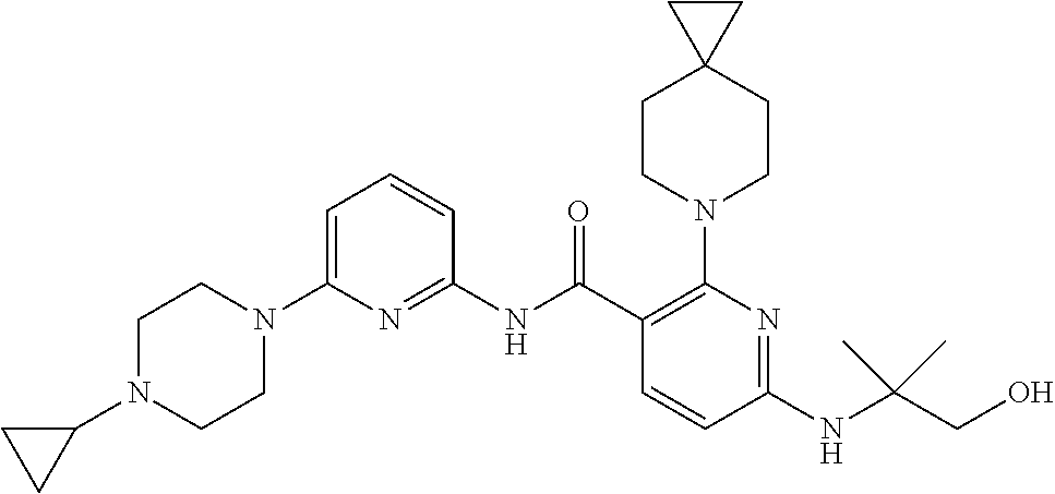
C1(NC(C2=C(N3CCC4(CC3)CC4)N=C(NC(CO)(C)C)C=C2)=O)=NC(N2CCN(C3CC3)CC2)=CC=C1
